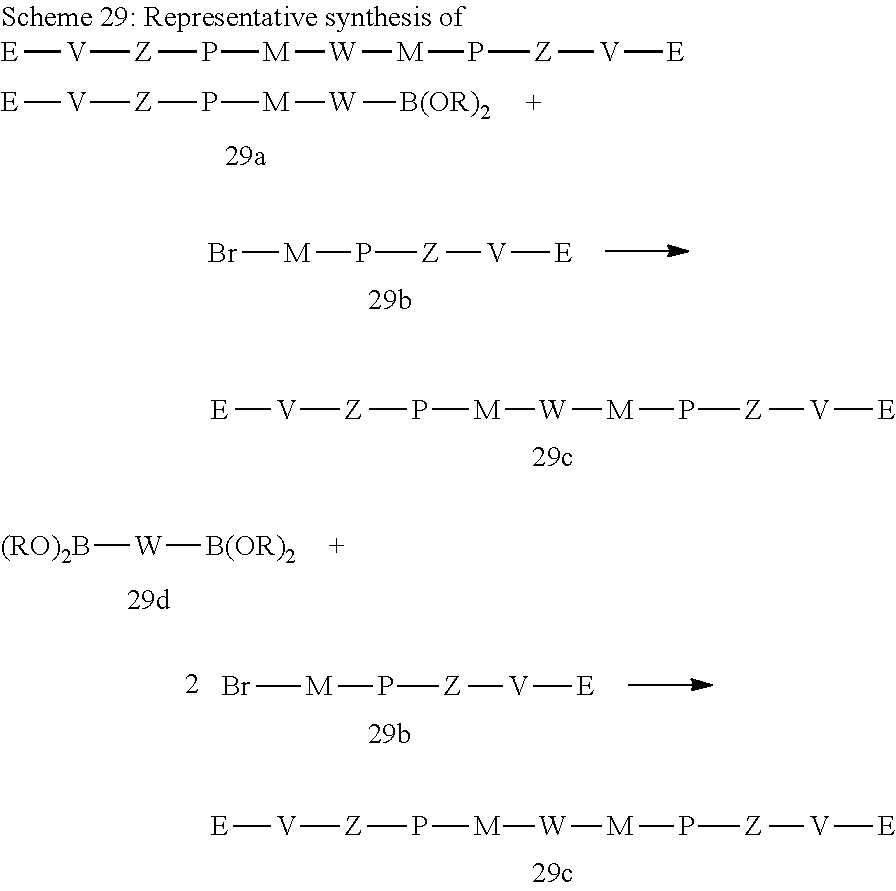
[E][V][Z]P[M][W][M]P[Z][V][E].[E][V][Z]P[M][W][M]P[Z][V][E].[E][V][Z]P[M][W][B(OR)2].Br[M]P[Z][V][E].[E][V][Z]P[M][W][M]P[Z][V][E].[(RO)2B][W][B(OR)2].Br[M]P[Z][V][E]
